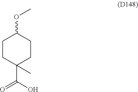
C1CC(C(=O)O)(C)CCC1OC
